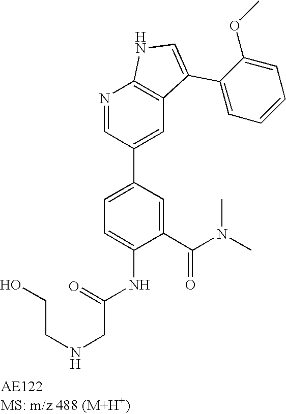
N1=CC(C2=CC=C(NC(CNCCO)=O)C(C(N(C)C)=O)=C2)=CC2=C1NC=C2C1=CC=CC=C1OC
